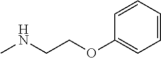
O(C1=CC=CC=C1)CCNC
